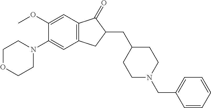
C1(OC)=CC2=C(C=C1N1CCOCC1)CC(CC1CCN(CC3=CC=CC=C3)CC1)C2=O
